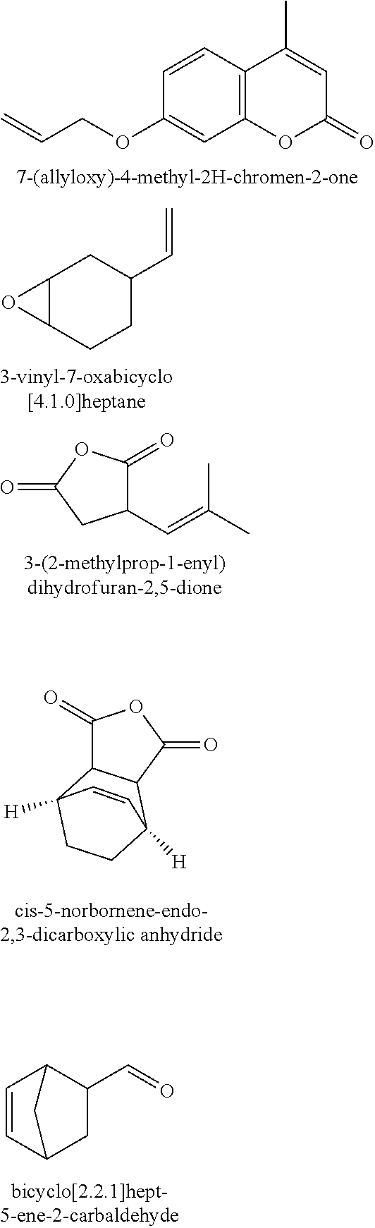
C12=C(C=CC(OCC=C)=C1)C(C)=CC(=O)O2.C12C(CCC(C=C)C1)O2.C1(C=C(C)C)C(=O)OC(=O)C1.C1(=O)C2C(C(=O)O1)C1([H])CCC2([H])C=C1.C1=CC2CC(C=O)C1C2
